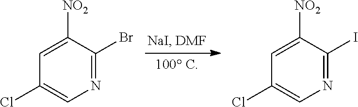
[NO2]C1=CC(Cl)=CN=C1Br.[NO2]C1=CC(Cl)=CN=C1I
